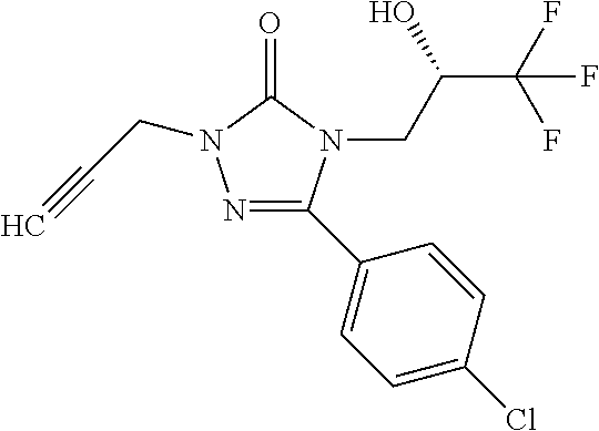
N1=C(C2=CC=C(Cl)C=C2)N(CC(C(F)(F)F)O)C(=O)N1CC#C
